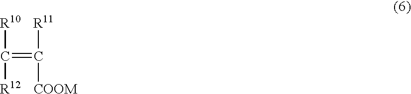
C(=C([R11])[COOM])([R10])[R12]
